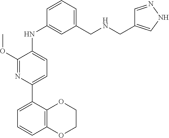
C1=CC=C(C2=CC=C(NC3=CC(CNCC4=CNN=C4)=CC=C3)C(OC)=N2)C2=C1OCCO2
